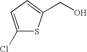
C1(Cl)=CC=C(CO)S1
